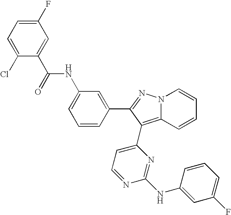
C1=C(F)C=C(C(=O)NC2=CC=CC(C3=NN4C(=C3C3=CC=NC(NC5=CC(F)=CC=C5)=N3)C=CC=C4)=C2)C(Cl)=C1
